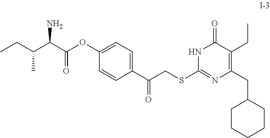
C(C1=C(CC)C(=O)NC(SCC(C2=CC=C(OC(=O)C(C(CC)C)N)C=C2)=O)=N1)C1CCCCC1
